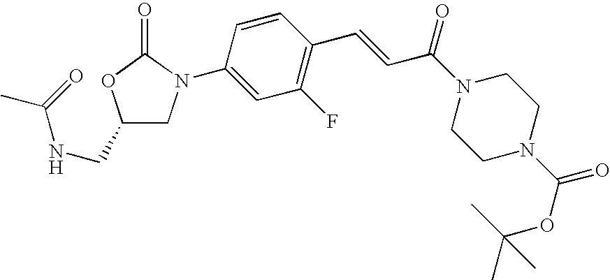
C1(CNC(=O)C)CN(C2=CC(F)=C(C=CC(N3CCN(C(OC(C)(C)C)=O)CC3)=O)C=C2)C(=O)O1
